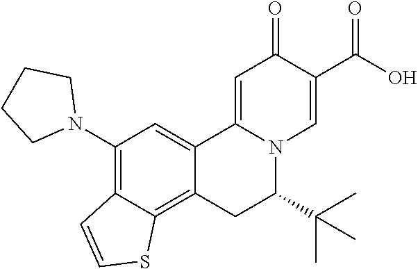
C12=CC(N3CCCC3)=C3C(=C1CC(C(C)(C)C)N1C2=CC(=O)C(C(O)=O)=C1)SC=C3
